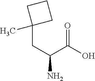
C1(CC(N)C(O)=O)(C)CCC1
